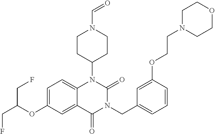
C12=CC=C(OC(CF)CF)C=C1C(=O)N(CC1=CC=CC(OCCN3CCOCC3)=C1)C(=O)N2C1CCN(C=O)CC1
